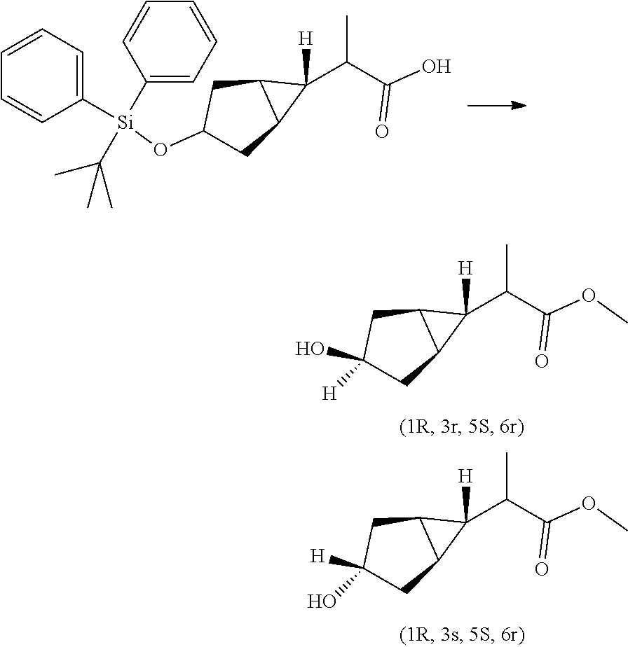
O(C1CC2C(C1)C2(C(C(O)=O)C)[H])[Si](C1=CC=CC=C1)(C(C)(C)C)C1=CC=CC=C1.C1(O)([H])CC2C(C1)C2(C(C(OC)=O)C)[H].C1([H])(O)CC2C(C1)C2(C(C(OC)=O)C)[H]
